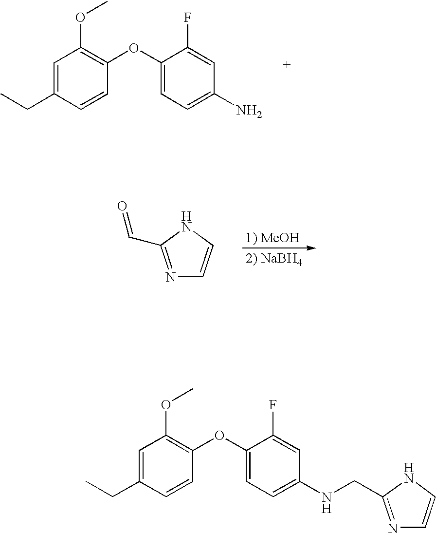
C1=C(CC)C=CC(OC2=CC=C(N)C=C2F)=C1OC.N1=C(C=O)NC=C1.C1=C(CC)C=CC(OC2=CC=C(NCC3=NC=CN3)C=C2F)=C1OC
